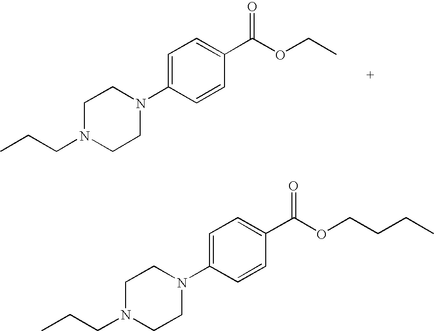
C1=C(N2CCN(CCC)CC2)C=CC(C(=O)OCC)=C1.C1=C(N2CCN(CCC)CC2)C=CC(C(=O)OCCCC)=C1
